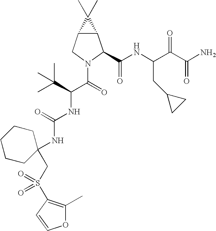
C12C(CN(C(C(NC(=O)NC3(CS(=O)(=O)C4=C(C)OC=C4)CCCCC3)C(C)(C)C)=O)C1C(NC(C(C(N)=O)=O)CC1CC1)=O)C2(C)C
